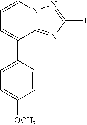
C1=CC(C2=CC=CN3C2=NC(I)=N3)=CC=C1[OCH3]
